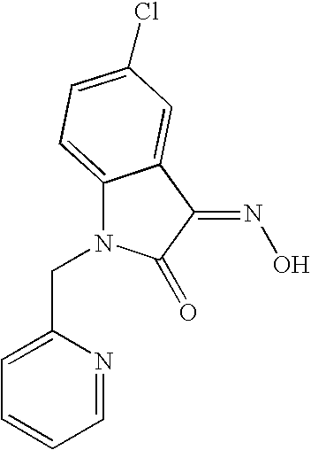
C1(CN2C3=CC=C(Cl)C=C3C(=NO)C2=O)=CC=CC=N1
